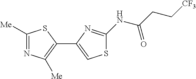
C1([Me])=NC([Me])=C(C2=CSC(NC(CC[CF3])=O)=N2)S1
